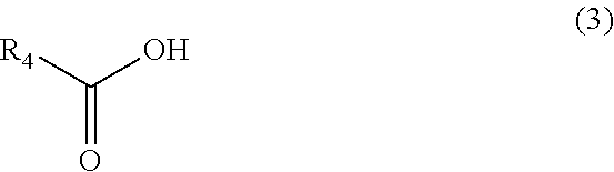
[R4]C(O)=O
